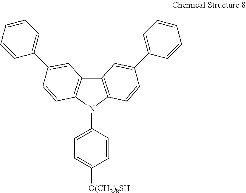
C12=C(N(C3=CC=C([O(CH2)8SH])C=C3)C3=C1C=C(C1=CC=CC=C1)C=C3)C=CC(C1=CC=CC=C1)=C2
